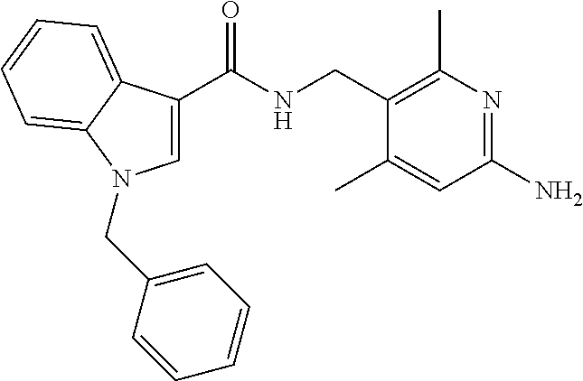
C1(N)=NC(C)=C(CNC(=O)C2=CN(CC3=CC=CC=C3)C3=CC=CC=C23)C(C)=C1
